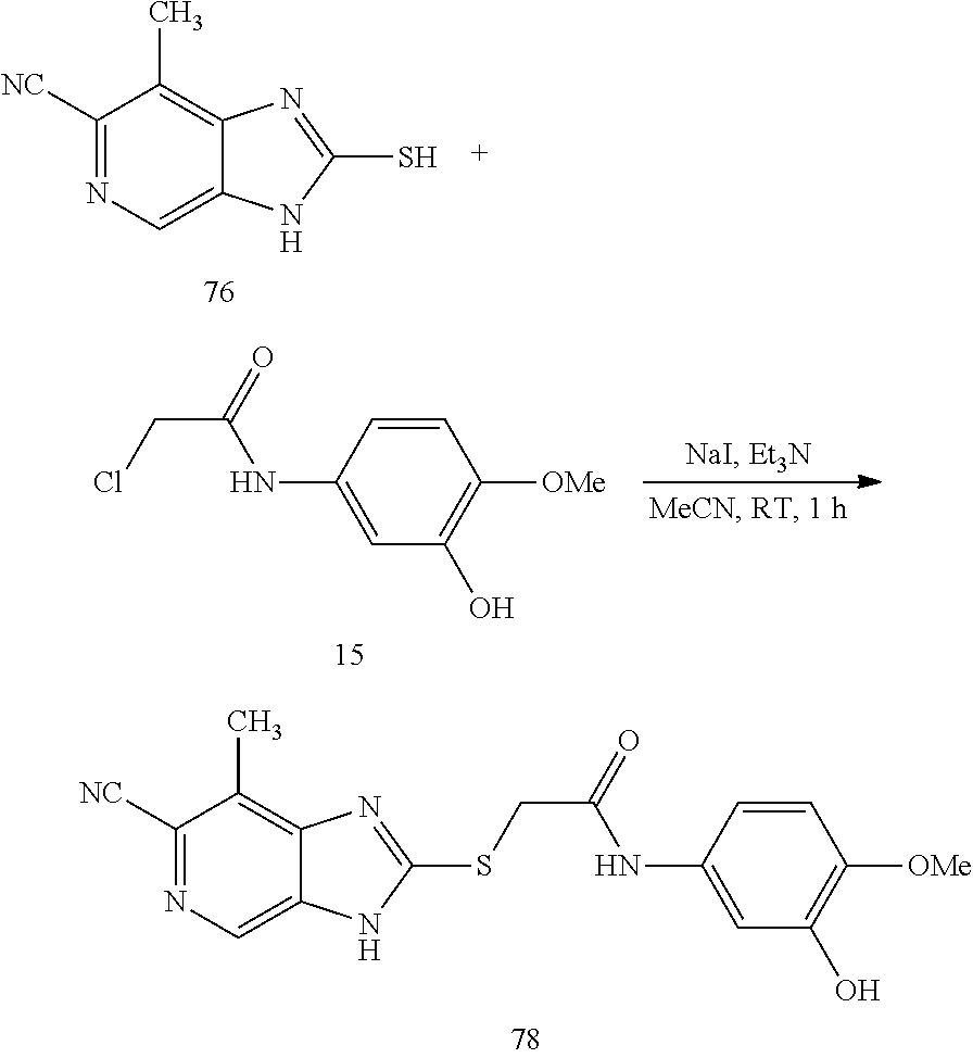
C1([NC])=NC=C2C(=C1C)N=C(SCC(NC1=CC(O)=C([OMe])C=C1)=O)N2.C1([NC])=NC=C2C(=C1C)N=C(S)N2.C1([OMe])=C(O)C=C(NC(CCl)=O)C=C1
